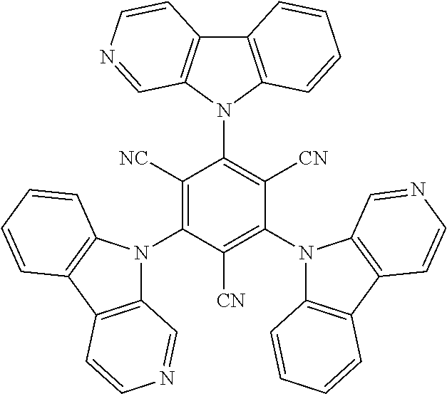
C12=C(N(C3=C([CN])C(N4C5=C(C6=C4C=NC=C6)C=CC=C5)=C([CN])C(N4C5=C(C6=C4C=CC=C6)C=CN=C5)=C3[NC])C3=C1C=CN=C3)C=CC=C2
